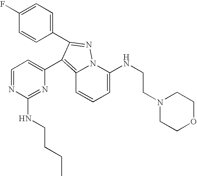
C12=C(C3=CC=NC(NCCCC)=N3)C(C3=CC=C(F)C=C3)=NN1C(NCCN1CCOCC1)=CC=C2
